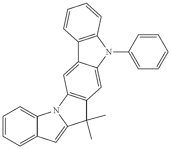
C1=CC=C2C(=C1)N1C(=C2)C(C)(C)C2=C1C=C1C(=C2)N(C2=CC=CC=C2)C2=C1C=CC=C2
